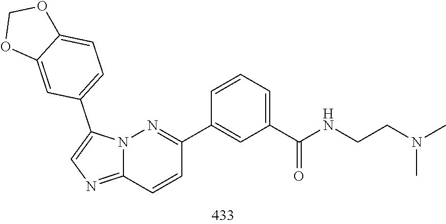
N(C)(CCNC(C1=CC=CC(C2=NN3C(=NC=C3C3=CC=C4C(=C3)OCO4)C=C2)=C1)=O)C
